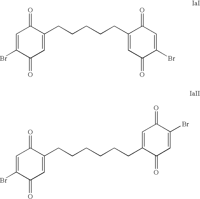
C1=C(Br)C(=O)C=C(CCCCCC2=CC(=O)C(Br)=CC2=O)C1=O.C1=C(Br)C(=O)C=C(CCCCCCC2=CC(=O)C(Br)=CC2=O)C1=O
